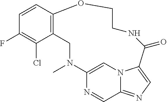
C1=CC2=C(C(Cl)=C1F)CN(C)C1=CN3C(=NC=C3C(=O)NCCO2)C=N1
